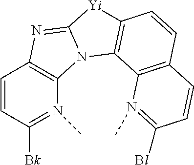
C1=CC([Bk])=N(C)C2=C1N=C1N2C2=C([Yi]1)C=CC1=C2N(C)=C([Bl])C=C1
